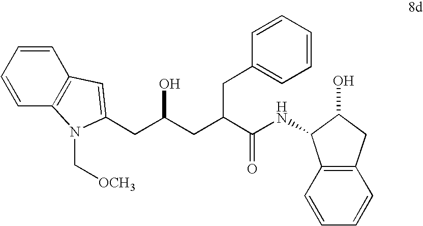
C(C(CC(C(NC1C2=C(C=CC=C2)CC1O)=O)CC1=CC=CC=C1)O)C1=CC2=C(C=CC=C2)N1C[OCH3]
